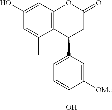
C1(O)=CC2=C(C(C)=C1)C(C1=CC=C(O)C([OMe])=C1)CC(=O)O2
